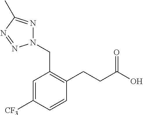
C1=C([CF3])C=CC(CCC(O)=O)=C1CN1N=C(C)N=N1
